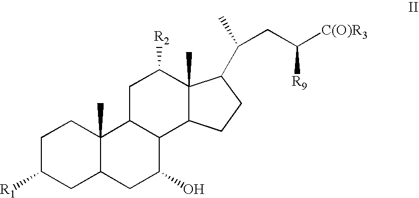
C1C([R1])CC2C(C)(C1)C1C(C(O)C2)C2C(C)(C([R2])C1)C(C(C)CC([C(O)R3])[R9])CC2
